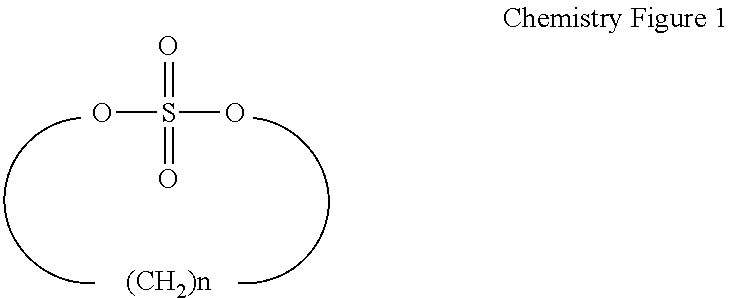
S(O)(O)(=O)=O.[(CH2)n]
